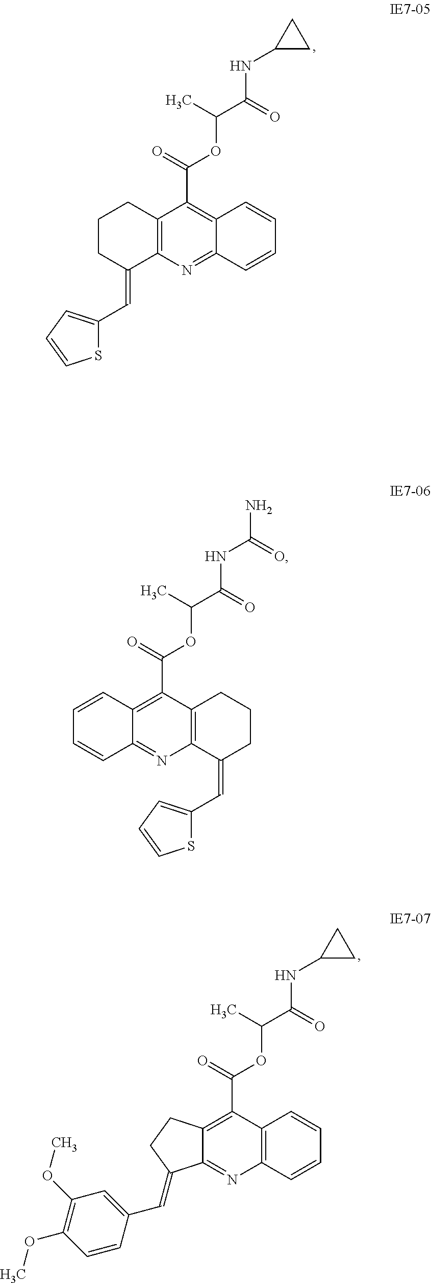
C12=C(N=C3C(=C1C(=O)OC(C)C(NC1CC1)=O)C=CC=C3)C(=CC1=CC=CS1)CCC2.C12=C(C(=O)OC(C)C(NC(N)=O)=O)C3=C(N=C1C=CC=C2)C(=CC1=CC=CS1)CCC3.C12=C(C(=O)OC(C)C(NC3CC3)=O)C3=C(N=C1C(=CC1=CC(OC)=C(OC)C=C1)CC2)C=CC=C3
